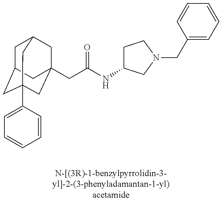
C1C2CC3(C4=CC=CC=C4)CC(CC(NC4CCN(CC5=CC=CC=C5)C4)=O)(CC1C3)C2
